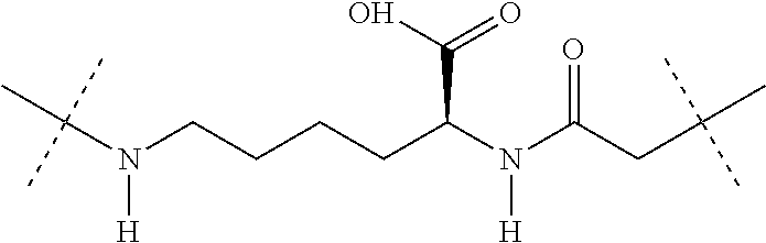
N(CCCCC(N(C(CC(C)(C)C)=O)[H])C(O)=O)(C(C)(C)C)[H]
